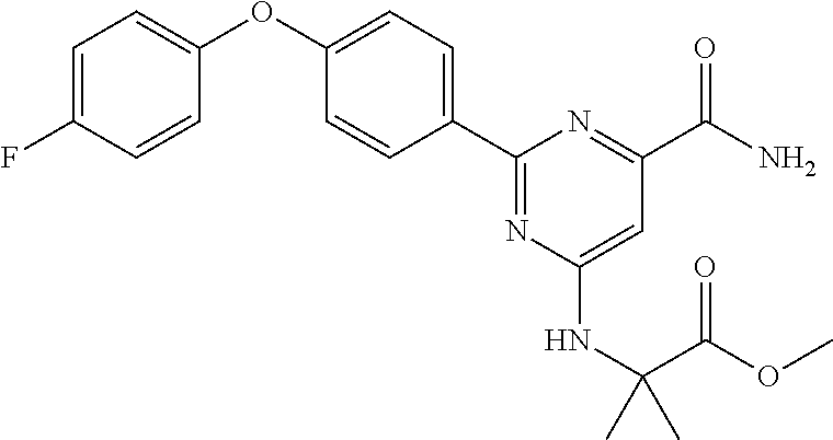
C1(C2=CC=C(OC3=CC=C(F)C=C3)C=C2)=NC(NC(C(=O)OC)(C)C)=CC(C(=O)N)=N1
